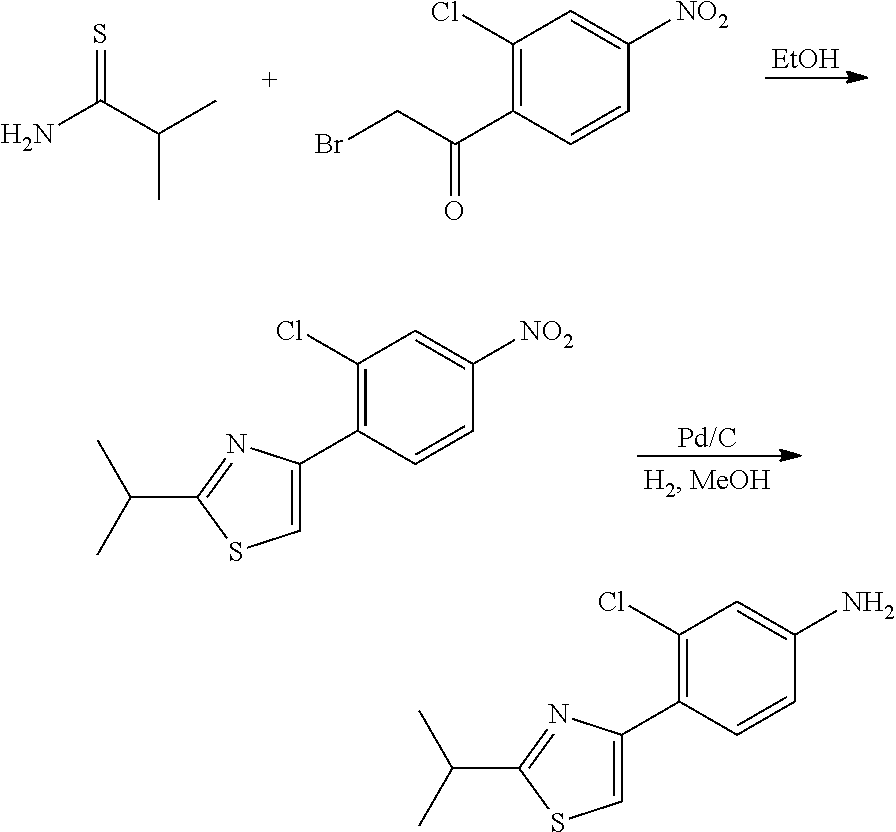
C1(Cl)=C(C2=CSC(C(C)C)=N2)C=CC([NO2])=C1.[EtOH].S=C(C(C)C)N.C1(Cl)=C(C(CBr)=O)C=CC([NO2])=C1.C1(Cl)=C(C2=CSC(C(C)C)=N2)C=CC(N)=C1
